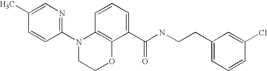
C1(N2CCOC3=C2C=CC=C3C(NCCC2=CC=CC(Cl)=C2)=O)=NC=C(C)C=C1
